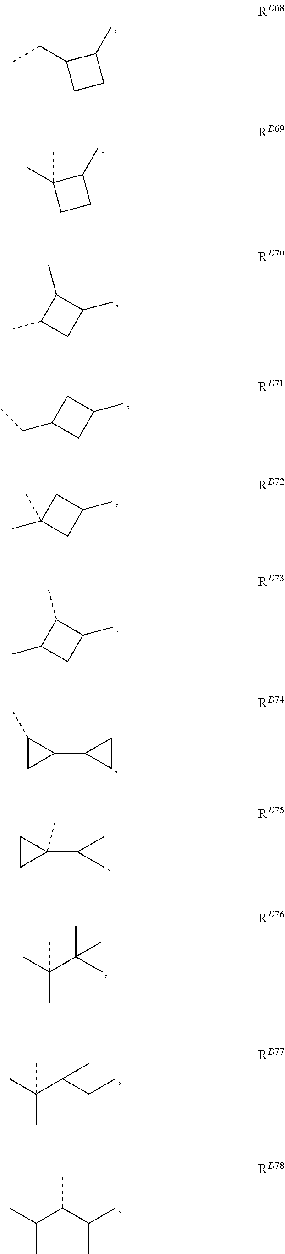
C1(C)C(CC)CC1.C1(C)C(C)(C)CC1.C1(C)C(C)CC1C.C1C(CC)CC1C.C1C(C)(C)CC1C.C1(C)C(C)CC1C.C1(C2CC2)C(C)C1.C1(C2CC2)(C)CC1.CC(C(C)(C)C)(C)C.CC(C(CC)C)(C)C.CC(C(C(C)C)C)C
